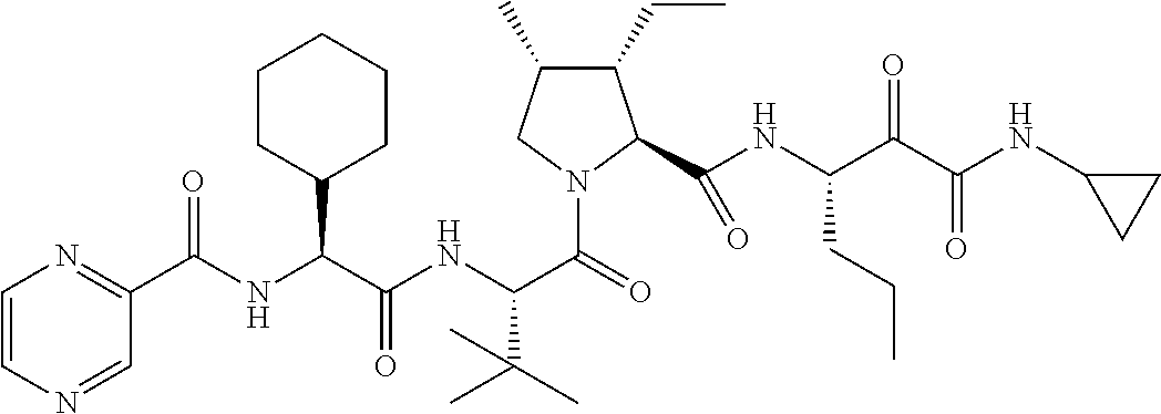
C1=CN=CC(C(NC(C(NC(C(=O)N2C(C(NC(C(C(NC3CC3)=O)=O)CCC)=O)C(CC)C(C)C2)C(C)(C)C)=O)C2CCCCC2)=O)=N1
